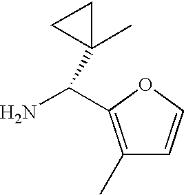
C1(C)=C(C(N)C2(C)CC2)OC=C1
